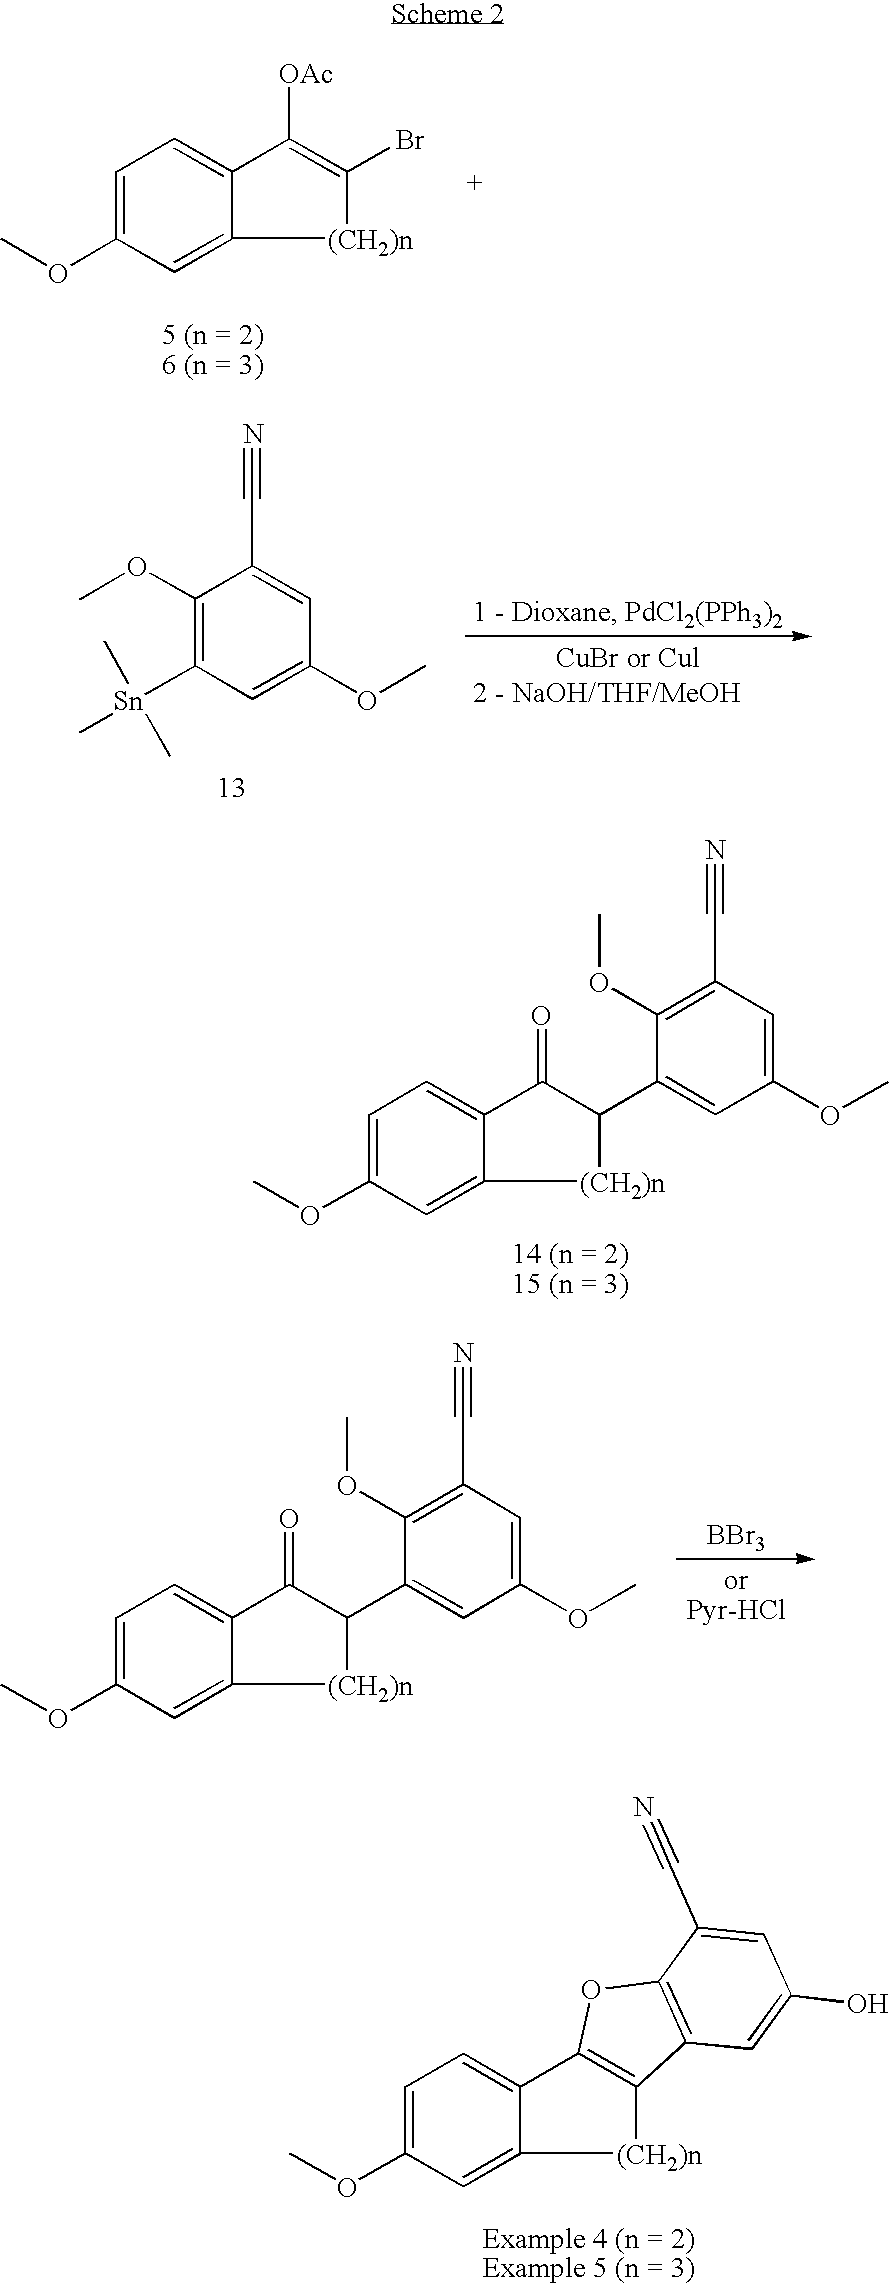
C1=C(OC)C=C2C(=C1)C([OAc])=C(Br)[(CH2)n]2.C1(OC)=C([Sn](C)(C)C)C=C(OC)C=C1C#N.C1=C(OC)C=C2C(=C1)C(=O)C(C1=CC(OC)=CC(C#N)=C1OC)[(CH2)n]2.C1=C(OC)C=C2C(=C1)C(=O)C(C1=CC(OC)=CC(C#N)=C1OC)[(CH2)n]2.[BBr3].C1=C(OC)C=C2C(=C1)C1=C([(CH2)n]2)C2=C(O1)C(C#N)=CC(O)=C2
